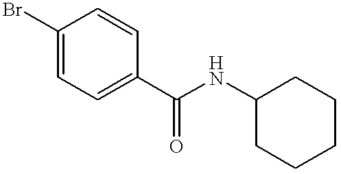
C1(Br)=CC=C(C(=O)NC2CCCCC2)C=C1
